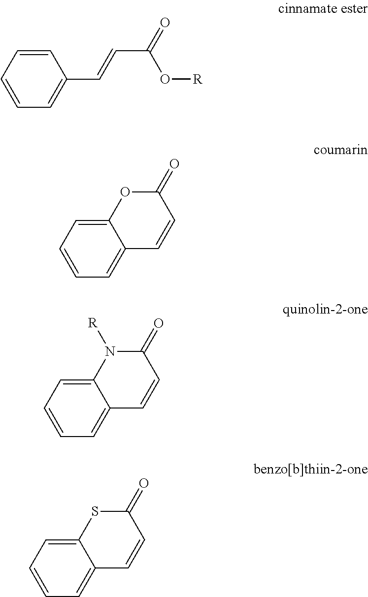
C1=CC=CC=C1C=CC(=O)O[R].C12=CC=CC=C1C=CC(=O)O2.C12=CC=CC=C1C=CC(=O)N2[R].C12=CC=CC=C1C=CC(=O)S2
